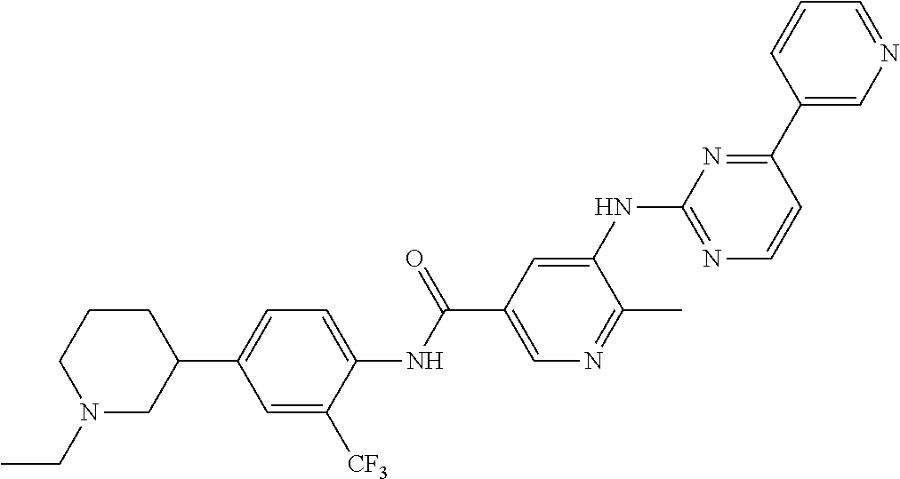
C1(C2=CC=C(NC(C3=CN=C(C)C(NC4=NC=CC(C5=CN=CC=C5)=N4)=C3)=O)C([CF3])=C2)CCCN(CC)C1
